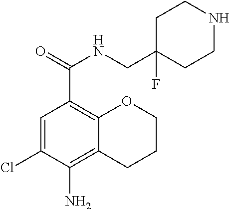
C1=C(Cl)C(N)=C2C(=C1C(=O)NCC1(F)CCNCC1)OCCC2
